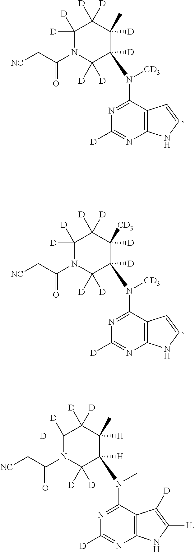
C12=C(C(N([CD3])C3([D])C([D])([D])N(C(C[NC])=O)C([D])([D])C([D])([D])C3([D])C)=NC([D])=N1)C=CN2.C12=C(C(N([CD3])C3([D])C([D])([D])N(C(C[NC])=O)C([D])([D])C([D])([D])C3([D])[CD3])=NC([D])=N1)C=CN2.C12=C(C(N(C)C3([H])C([D])([D])N(C(C[NC])=O)C([D])([D])C([D])([D])C3([H])C)=NC([D])=N1)C([D])=C([H])N2
